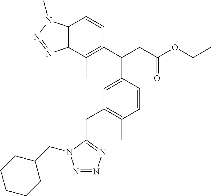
CC1=C(C(CC(OCC)=O)C2=CC(CC3=NN=NN3CC3CCCCC3)=C(C)C=C2)C=CC2=C1N=NN2C
